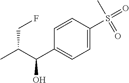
CC(C(C1=CC=C(S(=O)(C)=O)C=C1)O)CF
